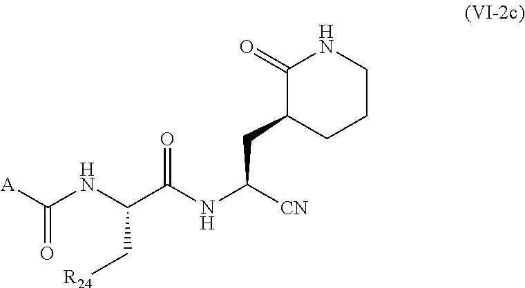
[CN]C(NC(C(NC([A])=O)C[R24])=O)CC1CCCNC1=O
